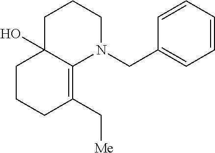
C1C2(O)C(=C(C[Me])CCC2)N(CC2=CC=CC=C2)CC1
